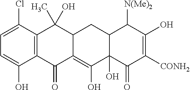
C1=C(Cl)C2=C(C(O)=C1)C(=O)C1=C(O)C3(O)C(C([N(Me)2])C(O)=C([CONH2])C3=O)CC1C2(O)C
